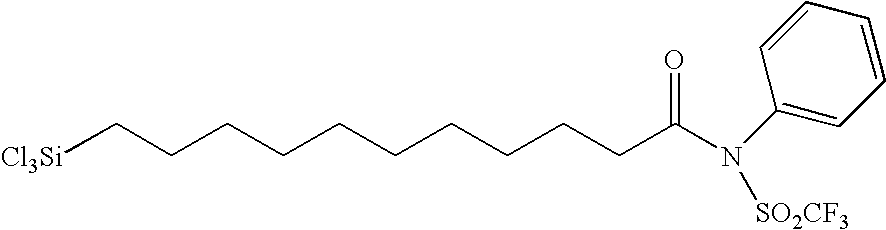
[Cl3Si]CCCCCCCCCCC(N(C1=CC=CC=C1)[SO2CF3])=O
